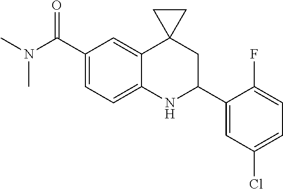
C1(C(N(C)C)=O)=CC=C2C(=C1)C1(CC(C3=CC(Cl)=CC=C3F)N2)CC1
